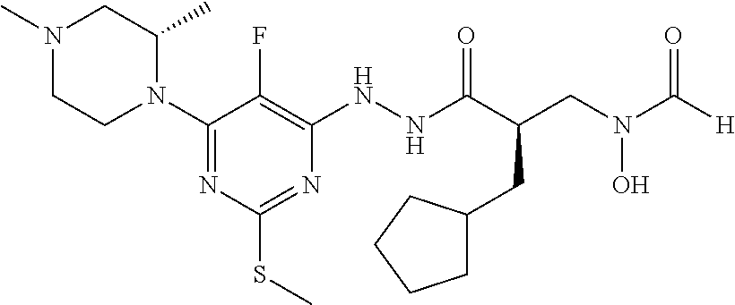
C1(N2C(C)CN(C)CC2)=NC(SC)=NC(NNC(C(CN(C([H])=O)O)CC2CCCC2)=O)=C1F
